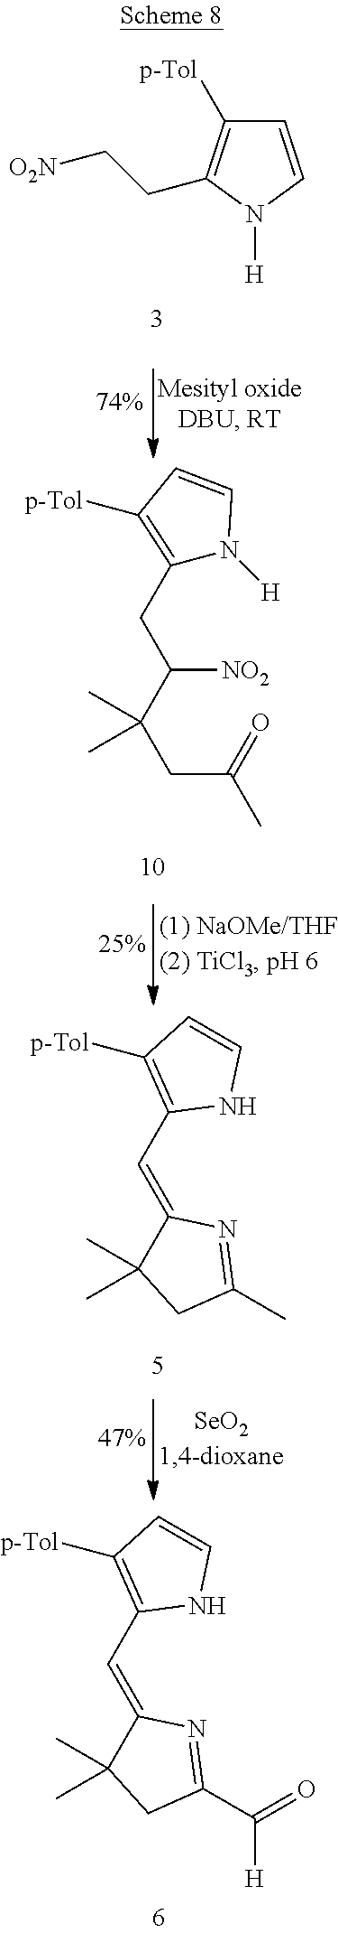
C(C1=C([p-Tol])C=CN1)=C1N=C(C([H])=O)CC1(C)C.C1=CN([H])C(CC[O2N])=C1[p-Tol].[NO2]C(C(CC(=O)C)(C)C)CC1=C([p-Tol])C=CN1[H].C(C1=C([p-Tol])C=CN1)=C1N=C(C)CC1(C)C
